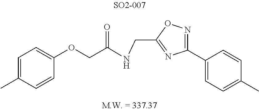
C1(C2=CC=C(C)C=C2)=NOC(CNC(COC2=CC=C(C)C=C2)=O)=N1
